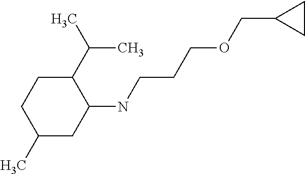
C1(C)CC(NCCCOCC2CC2)C(C(C)C)CC1
